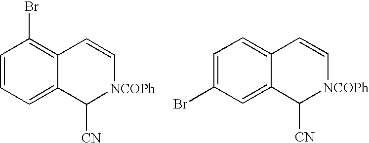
C1=CC=C2C(=C1Br)C=C[NCOPh]C2[CN].C1=C(Br)C=C2C(=C1)C=C[NCOPh]C2[CN]
